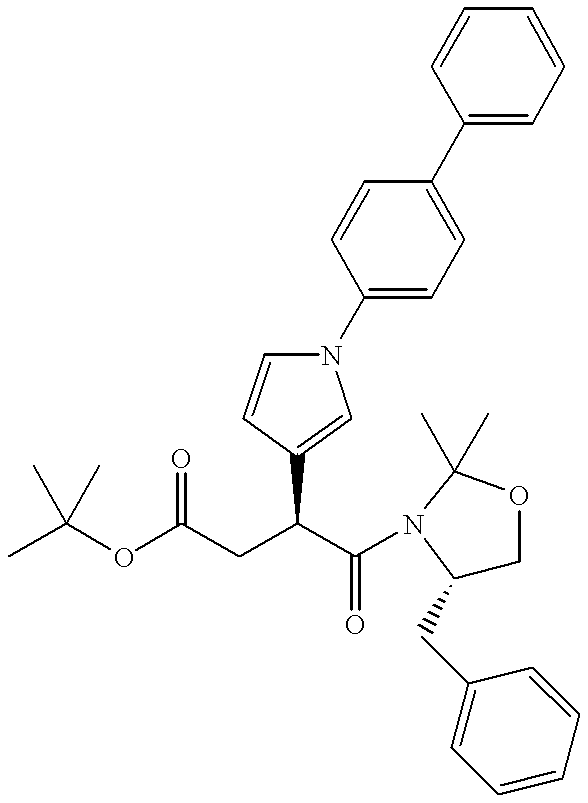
CC(OC(CC(C(=O)N1C(CC2=CC=CC=C2)COC1(C)C)C1=CN(C2=CC=C(C3=CC=CC=C3)C=C2)C=C1)=O)(C)C
